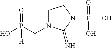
OP(CN1CCN(P(O)(=O)O)C1=N)(=O)[H]
